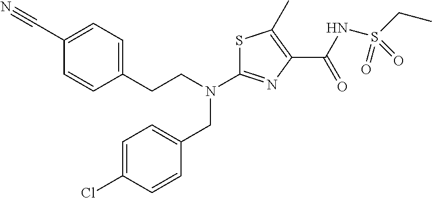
S1C(N(CCC2=CC=C(C#N)C=C2)CC2=CC=C(Cl)C=C2)=NC(C(NS(CC)(=O)=O)=O)=C1C
